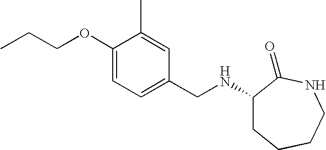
C1(OCCC)=CC=C(CNC2CCCCNC2=O)C=C1C
